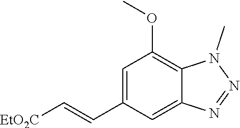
[EtO2C]C=CC1=CC(OC)=C2C(=C1)N=NN2C
